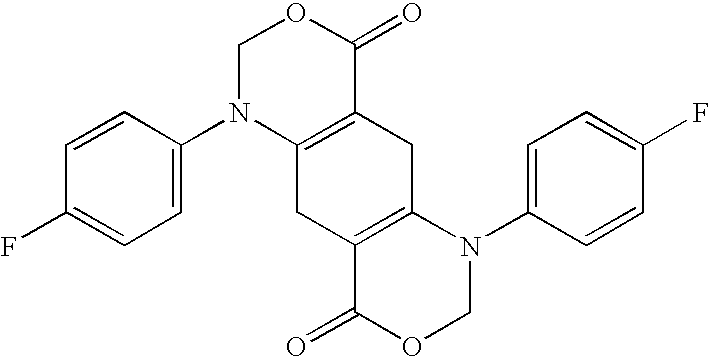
C1(F)=CC=C(N2C3=C(C(=O)OC2)CC2=C(C3)C(=O)OCN2C2=CC=C(F)C=C2)C=C1
